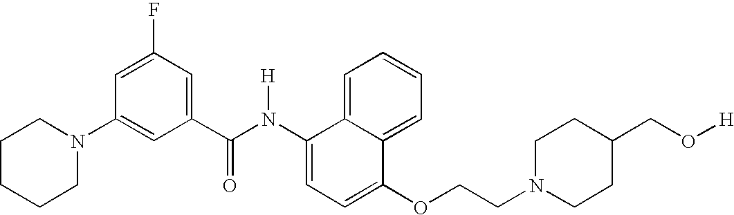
C1=C2C(=CC=C1)C(OCCN1CCC(CO[H])CC1)=CC=C2N(C(C1=CC(F)=CC(N2CCCCC2)=C1)=O)[H]
